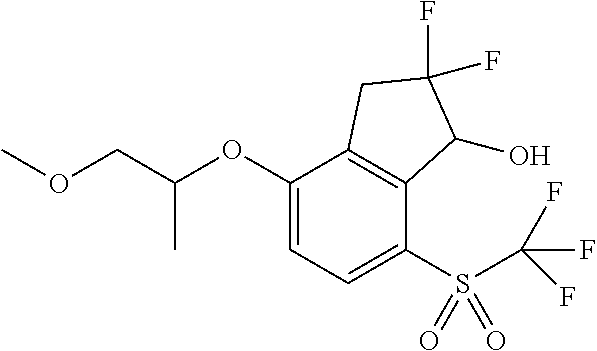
C1(OC(COC)C)=CC=C(S(C(F)(F)F)(=O)=O)C2=C1CC(F)(F)C2O
